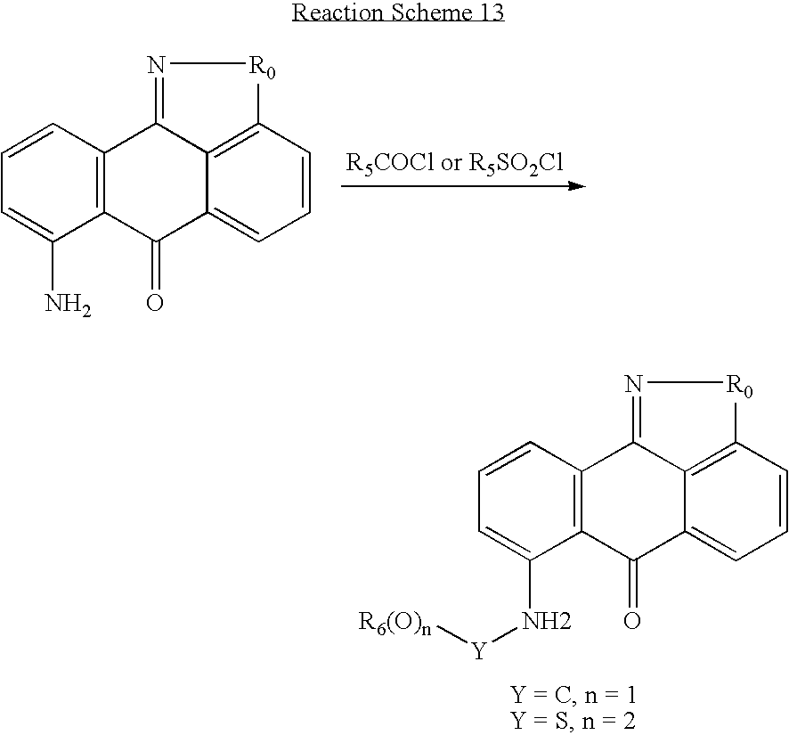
C1=CC2=C(C(N)=C1)C(=O)C1=CC=CC3=C1C2=N[R0]3.C1=CC2=C(C(N[Y][R6(O)n])=C1)C(=O)C1=CC=CC3=C1C2=N[R0]3
